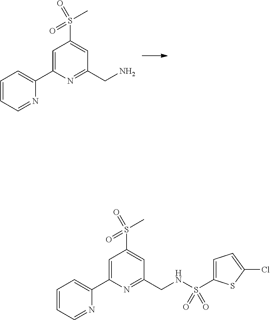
C1=CC=NC(C2=CC(S(C)(=O)=O)=CC(CN)=N2)=C1.C1=CC=NC(C2=CC(S(C)(=O)=O)=CC(CNS(C3=CC=C(Cl)S3)(=O)=O)=N2)=C1
